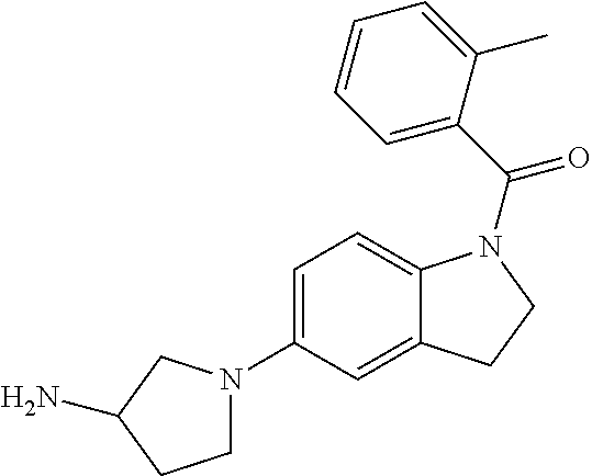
C1=C(N2CCC(N)C2)C=C2C(=C1)N(C(C1=CC=CC=C1C)=O)CC2
